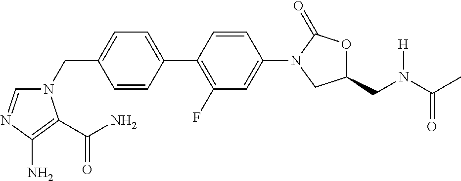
C1=CC(C2=C(F)C=C(N3CC(CN(C(C)=O)[H])OC3=O)C=C2)=CC=C1CN1C=NC(N)=C1C(=O)N
